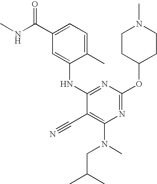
C1(C)=CC=C(C(=O)NC)C=C1NC1=NC(OC2CCN(C)CC2)=NC(N(CC(C)C)C)=C1C#N
